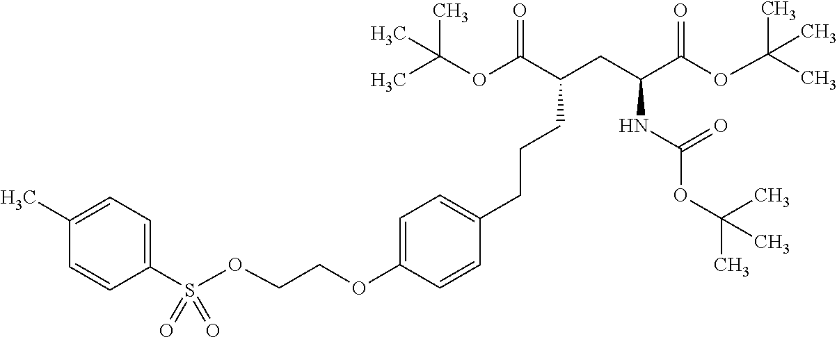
C(C(CC(C(OC(C)(C)C)=O)NC(OC(C)(C)C)=O)C(=O)OC(C)(C)C)CCC1=CC=C(OCCOS(C2=CC=C(C)C=C2)(=O)=O)C=C1
